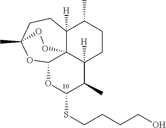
O1C(SCCCCO)C(C)C2([H])C34C([H])(C(C)CC2)CCC(C)(OC13)OO4
